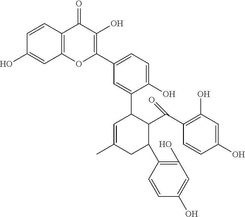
C12=C(C=CC(O)=C1)C(=O)C(O)=C(C1=CC=C(O)C(C3C=C(C)CC(C4=C(O)C=C(O)C=C4)C3C(C3=C(O)C=C(O)C=C3)=O)=C1)O2
